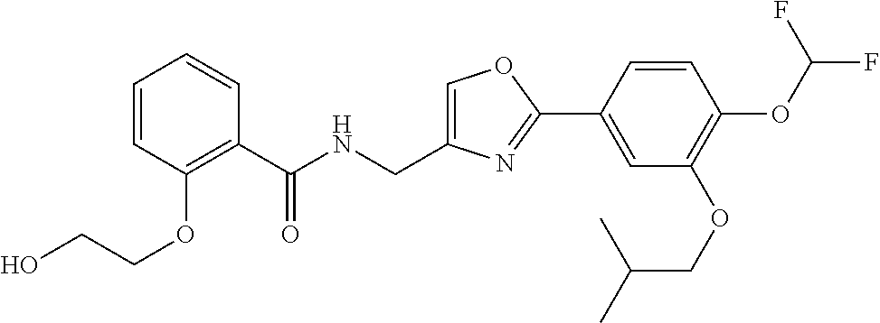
C1=CC(OCCO)=C(C(NCC2=COC(C3=CC(OCC(C)C)=C(OC(F)F)C=C3)=N2)=O)C=C1
